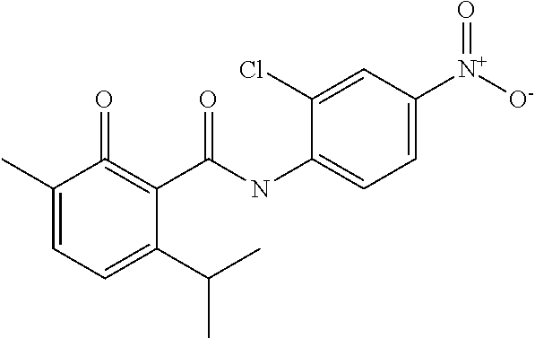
C1(C)=CC=C(C(C)C)C(C(NC2=CC=C([N+]([O-])=O)C=C2Cl)=O)=C1=O
